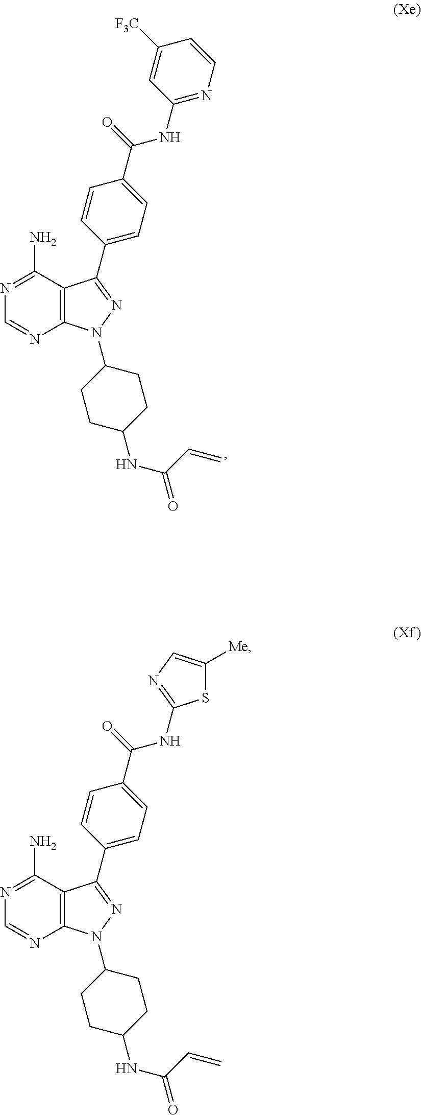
C12=C(C(N)=NC=N1)C(C1=CC=C(C(=O)NC3=NC=CC([F3C])=C3)C=C1)=NN2C1CCC(NC(C=C)=O)CC1.C12=C(C(N)=NC=N1)C(C1=CC=C(C(=O)NC3=NC=C([Me])S3)C=C1)=NN2C1CCC(NC(C=C)=O)CC1
